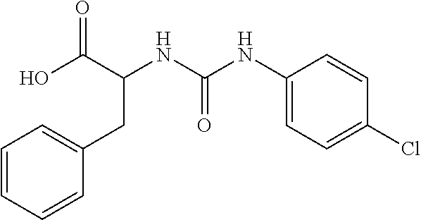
ClC1=CC=C(NC(NC(CC2=CC=CC=C2)C(O)=O)=O)C=C1
